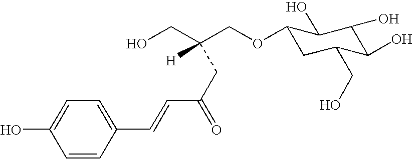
OC1=CC=C(C=CC(=O)CC(CO)(COC2CC(CO)C(O)C(O)C2O)[H])C=C1
